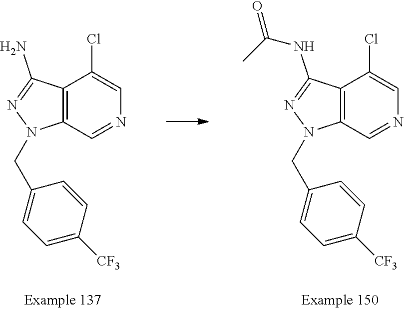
C12=C(C=NC=C1Cl)N(CC1=CC=C([CF3])C=C1)N=C2N.C12=C(C=NC=C1Cl)N(CC1=CC=C([CF3])C=C1)N=C2NC(C)=O
